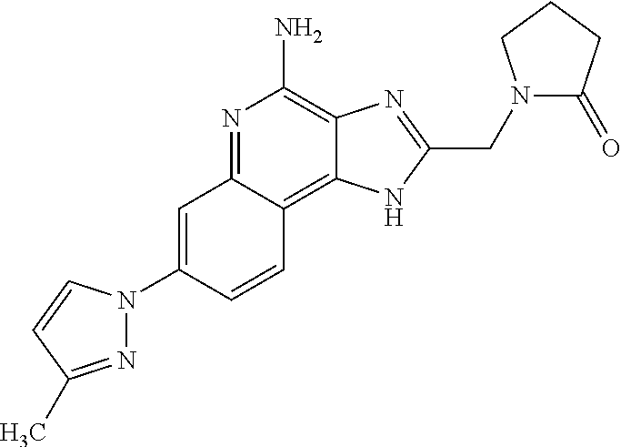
C1=C(N2N=C(C)C=C2)C=CC2=C3C(=C(N)N=C12)N=C(CN1C(=O)CCC1)N3
